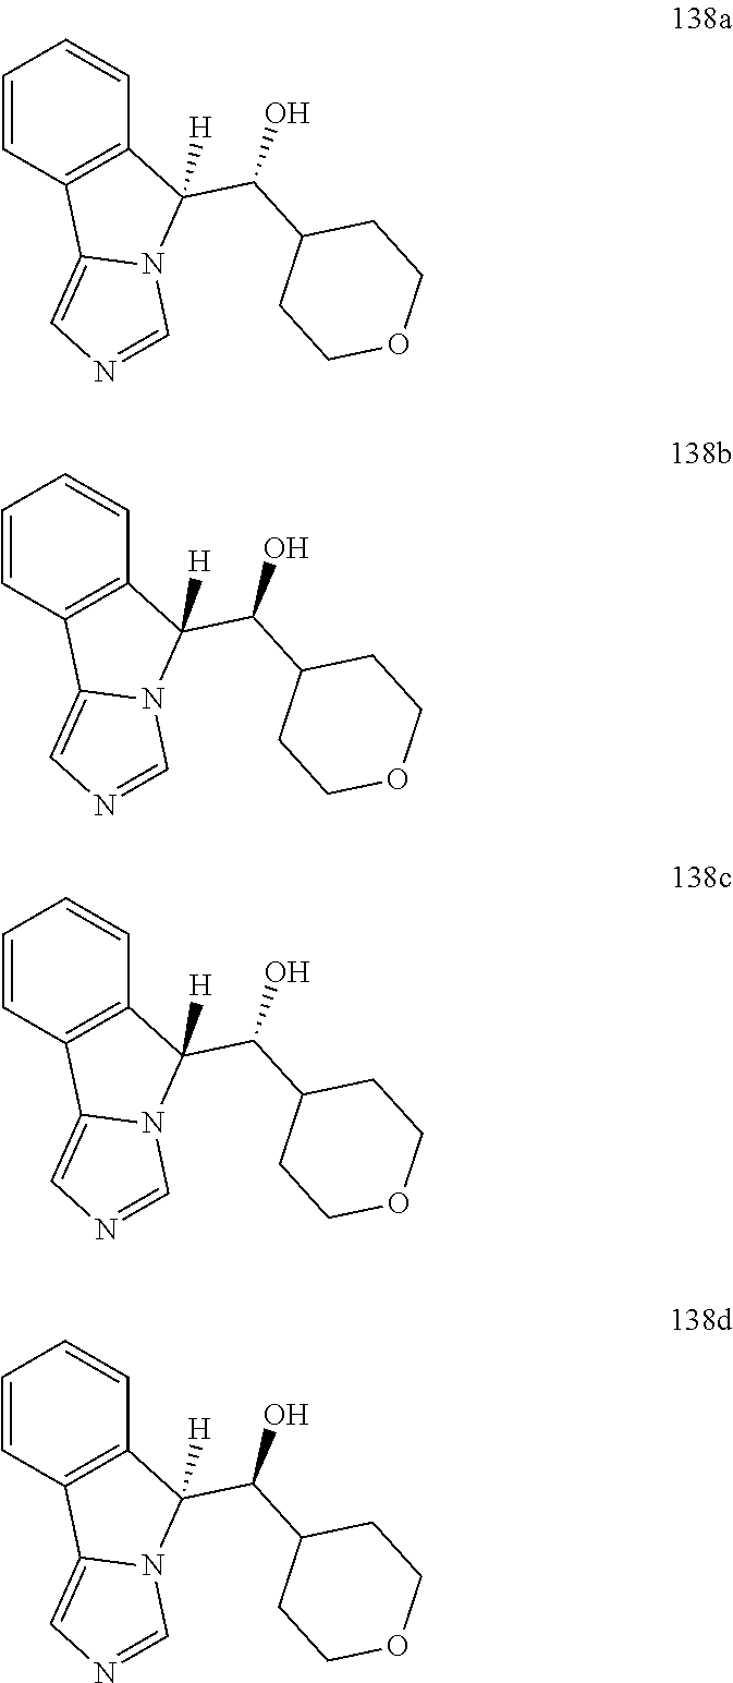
C1=CC2=C(C=C1)C(C(C1CCOCC1)O)([H])N1C2=CN=C1.C1=CC2=C(C=C1)C(C(C1CCOCC1)O)([H])N1C2=CN=C1.C1=CC2=C(C=C1)C(C(C1CCOCC1)O)([H])N1C2=CN=C1.C1=CC2=C(C=C1)C(C(C1CCOCC1)O)([H])N1C2=CN=C1
